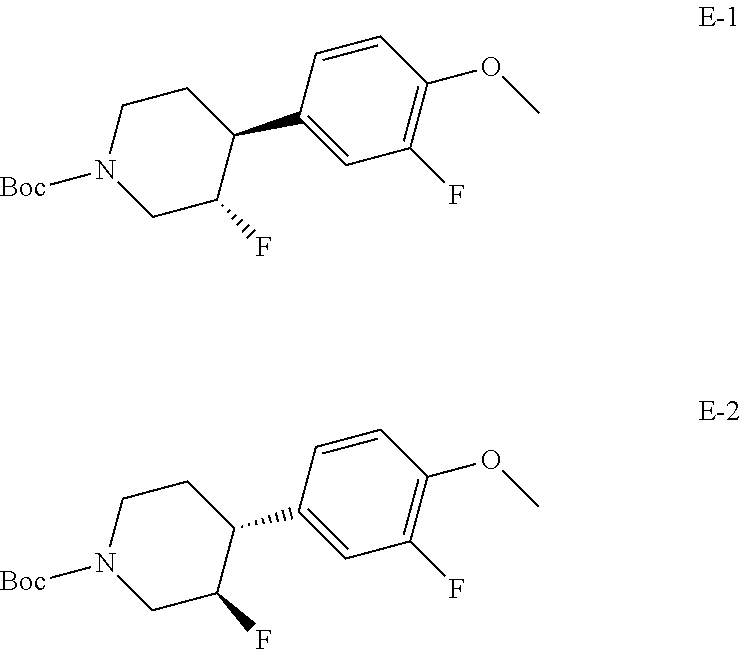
C1=CC(C2CCN([Boc])CC2F)=CC(F)=C1OC.C1=CC(C2CCN([Boc])CC2F)=CC(F)=C1OC
